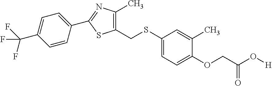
C1(CSC2=CC=C(OCC(O[H])=O)C(C)=C2)=C(C)N=C(C2=CC=C(C(F)(F)F)C=C2)S1
